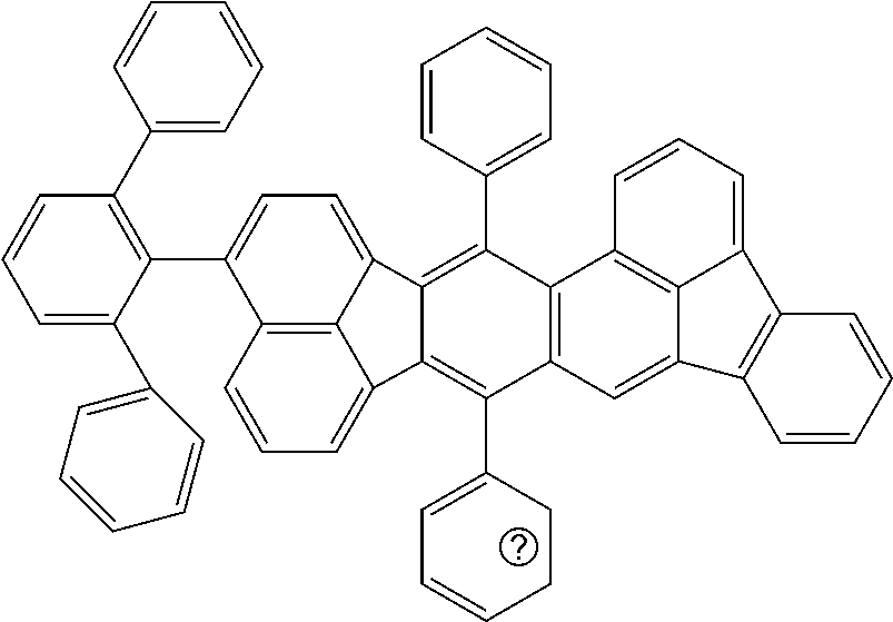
C1=CC=C2C3=C1C(C1=C(C4=CC=CC=C4)C=CC=C1C1=CC=CC=C1)=CC=C3C1=C(C3=CC=CC=C3)C3=C(C(C4=CC=CCC4)=C21)C=C1C2=C3C=CC=C2C2=C1C=CC=C2
